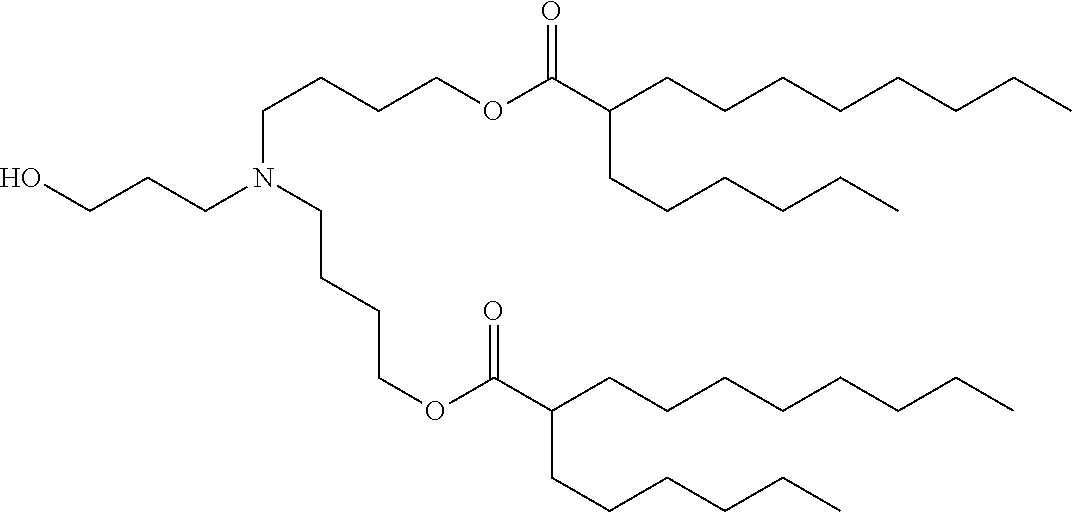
OCCCN(CCCCOC(C(CCCCCCCC)CCCCCC)=O)CCCCOC(C(CCCCCCCC)CCCCCC)=O
